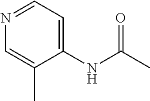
N1=CC=C(NC(C)=O)C(C)=C1
